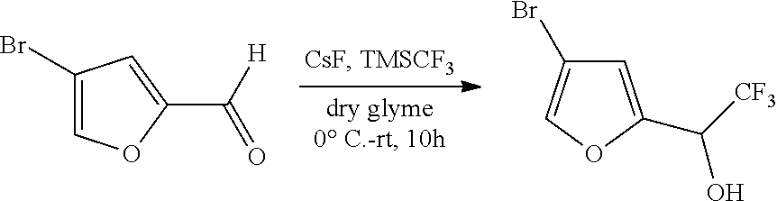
C1(Br)=COC(C([H])=O)=C1.C1=C(C(O)[CF3])OC=C1Br
